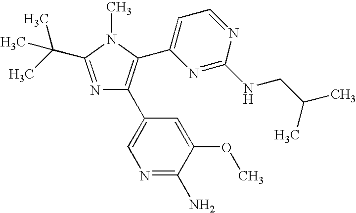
N1=C(C(C)(C)C)N(C)C(C2=CC=NC(NCC(C)C)=N2)=C1C1=CN=C(N)C(OC)=C1
